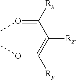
C(=OC)(C(=C(OC)[Ry])[Rz])[Rx]
